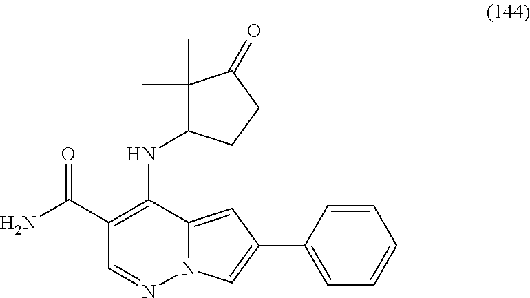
C1(C(N)=O)=C(NC2C(C)(C)C(=O)CC2)C2=CC(C3=CC=CC=C3)=CN2N=C1
